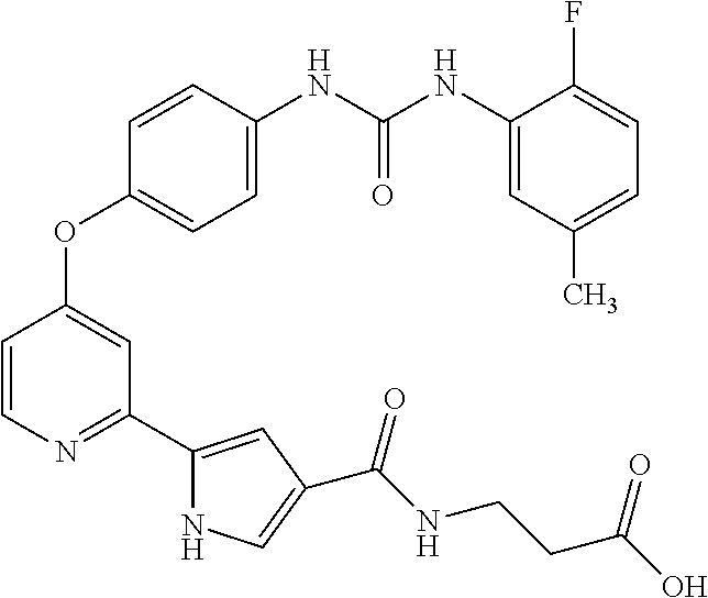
C1=C(NC(NC2=CC(C)=CC=C2F)=O)C=CC(OC2=CC(C3=CC(C(NCCC(O)=O)=O)=CN3)=NC=C2)=C1
